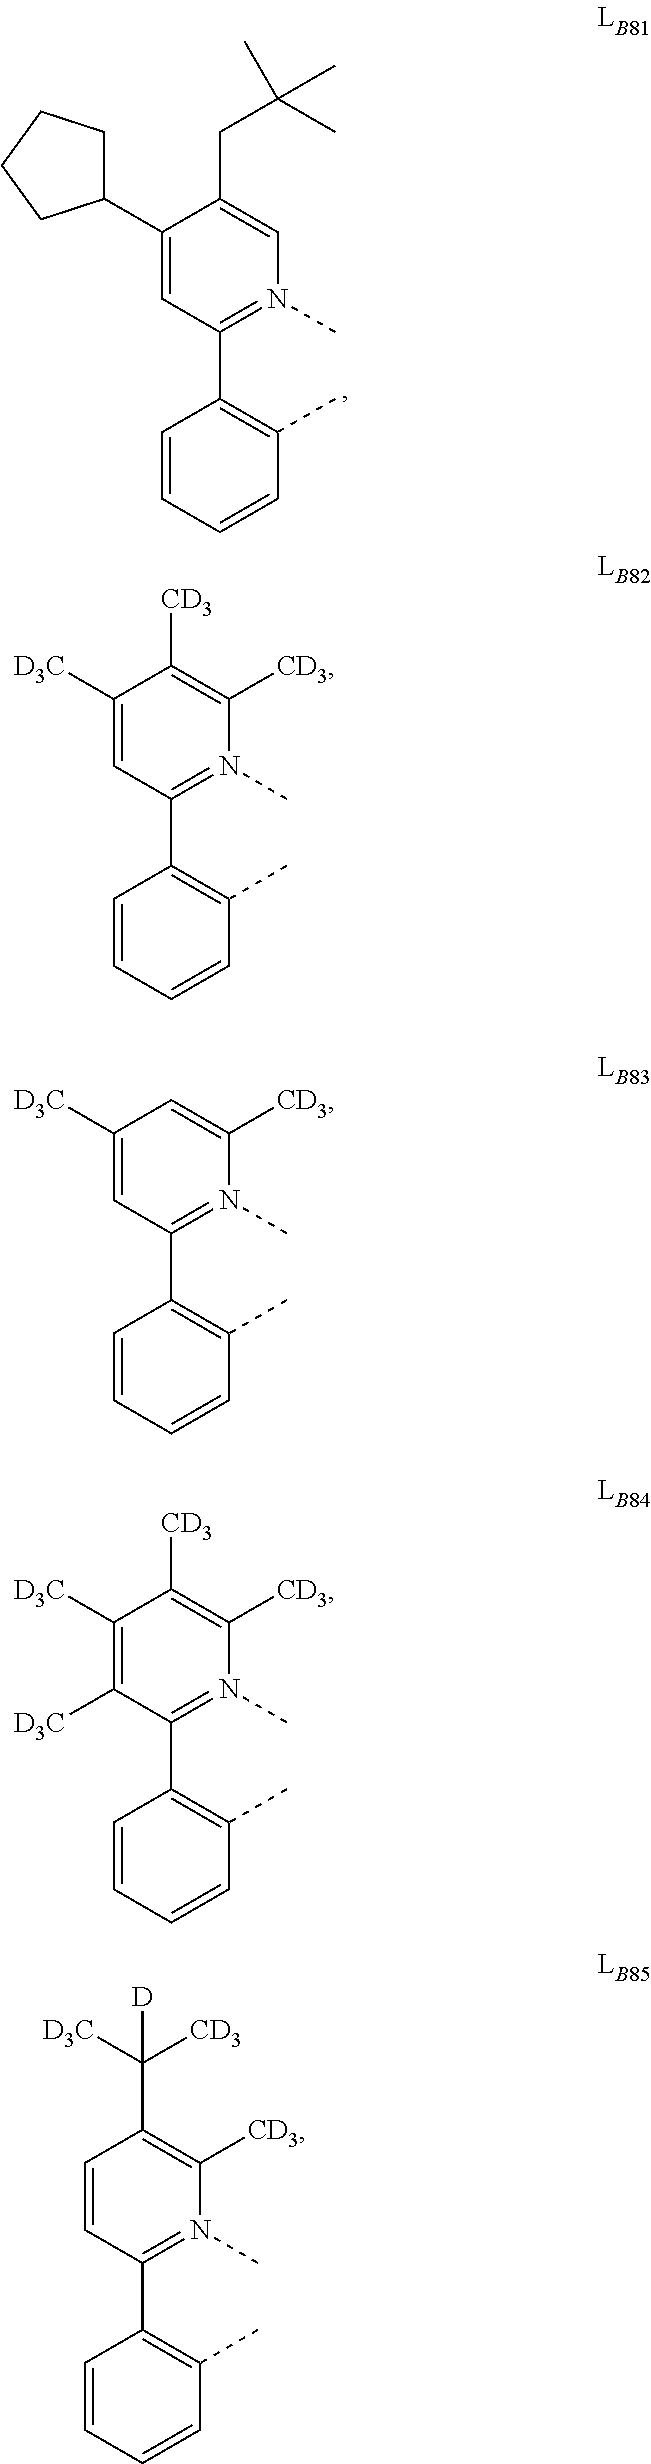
C1(C2CCCC2)=CC(C2=C(C)C=CC=C2)=N(C)C=C1CC(C)(C)C.C1([D3C])=CC(C2=C(C)C=CC=C2)=N(C)C([CD3])=C1[CD3].C1([D3C])=CC(C2=C(C)C=CC=C2)=N(C)C([CD3])=C1.C1([D3C])=C([D3C])C(C2=C(C)C=CC=C2)=N(C)C([CD3])=C1[CD3].C1=CC(C2=C(C)C=CC=C2)=N(C)C([CD3])=C1C([D])([D3C])[CD3]
